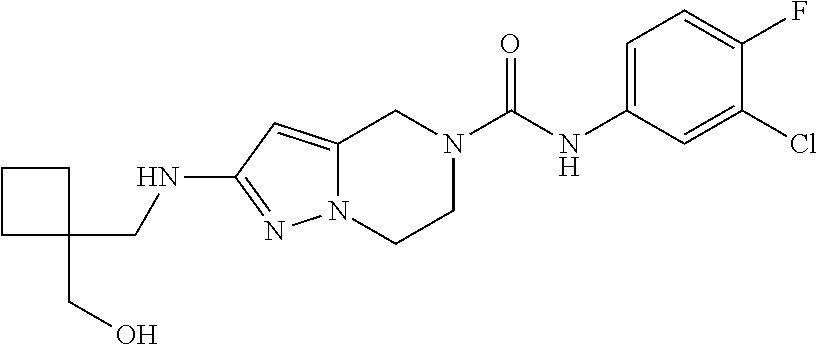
C12=CC(NCC3(CO)CCC3)=NN1CCN(C(NC1=CC=C(F)C(Cl)=C1)=O)C2
